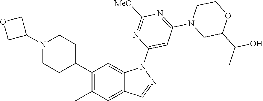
C1(C2CCN(C3COC3)CC2)=C(C)C=C2C(=C1)N(C1=CC(N3CC(C(C)O)OCC3)=NC([MeO])=N1)N=C2
